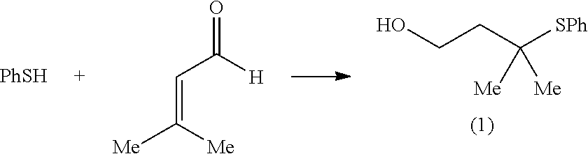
OCCC([SPh])([Me])[Me].[PhSH].O=C([H])C=C([Me])[Me]
